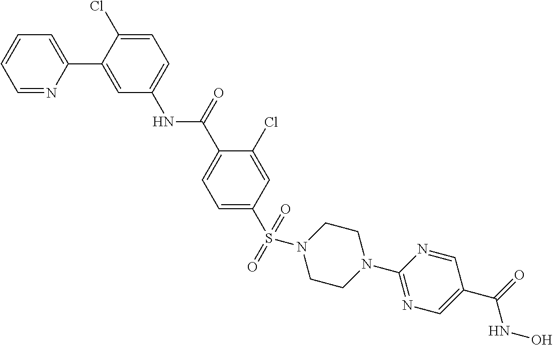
S(C1=CC=C(C(=O)NC2=CC=C(Cl)C(C3=CC=CC=N3)=C2)C(Cl)=C1)(=O)(=O)N1CCN(C2=NC=C(C(=O)NO)C=N2)CC1
